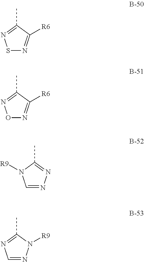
CC1=NSN=C1[R6].CC1=NON=C1[R6].CC1=NN=CN1[R9].CC1=NC=NN1[R9]
